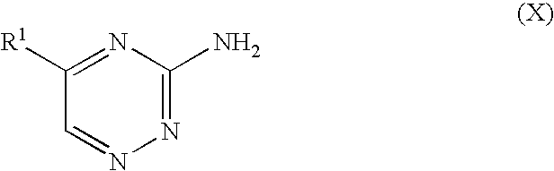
N1=C(N)N=C([R1])C=N1
